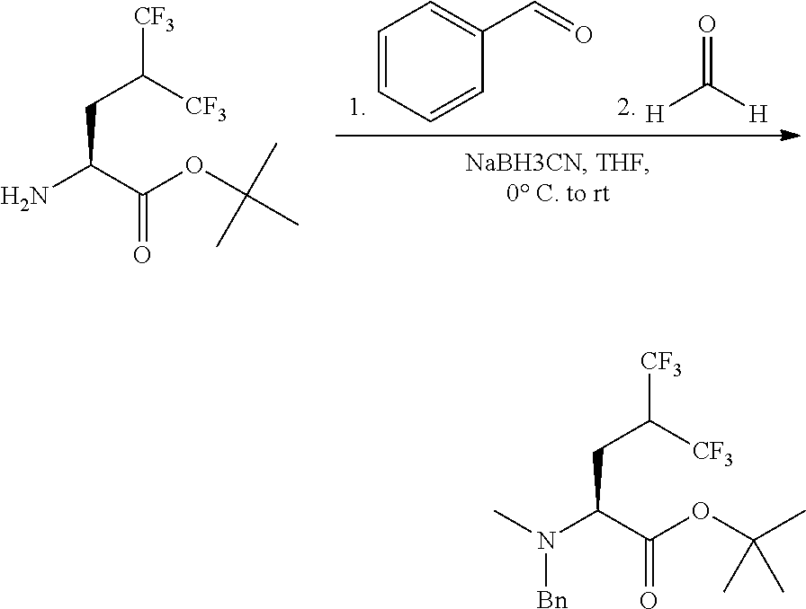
C1=CC=CC(C=O)=C1.O=C([H])[H].C(CC([CF3])[CF3])(C(OC(C)(C)C)=O)N.C(CC([CF3])[CF3])(C(OC(C)(C)C)=O)N([Bn])C
